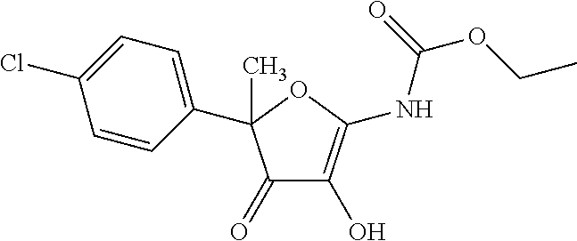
C1(=O)C(O)=C(NC(OCC)=O)OC1(C1=CC=C(Cl)C=C1)C
